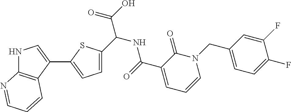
N1C2=C(C(C3=CC=C(C(NC(C4=CC=CN(CC5=CC=C(F)C(F)=C5)C4=O)=O)C(O)=O)S3)=C1)C=CC=N2
